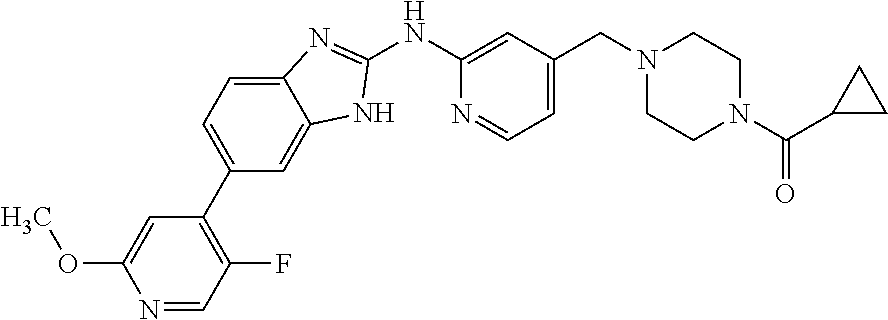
N1=CC(F)=C(C2=CC=C3C(=C2)NC(NC2=CC(CN4CCN(C(=O)C5CC5)CC4)=CC=N2)=N3)C=C1OC
